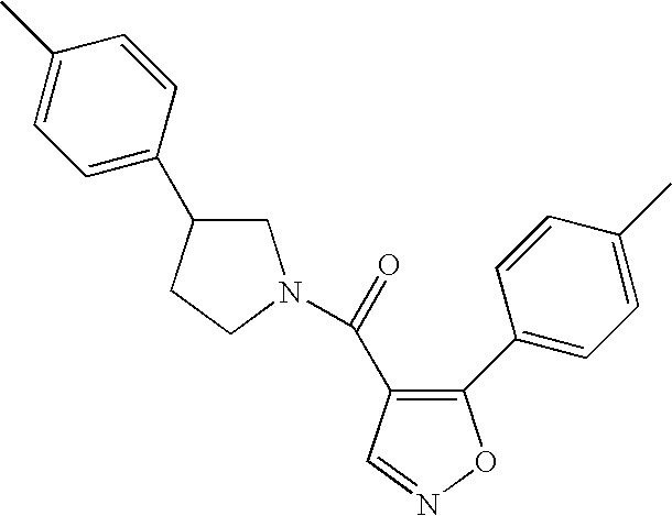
C1(C2=CC=C(C)C=C2)=C(C(=O)N2CC(C3=CC=C(C)C=C3)CC2)C=NO1
